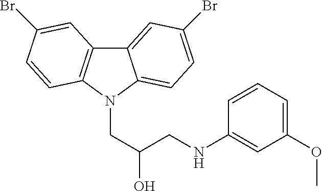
C12=CC(Br)=CC=C1N(CC(O)CNC1=CC(OC)=CC=C1)C1=C2C=C(Br)C=C1
